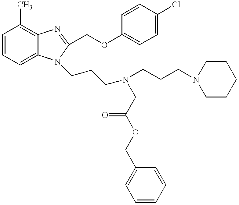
C1=CC=C2C(=C1C)N=C(COC1=CC=C(Cl)C=C1)N2CCCN(CCCN1CCCCC1)CC(OCC1=CC=CC=C1)=O
